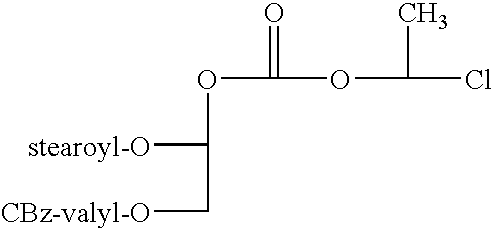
[stearoyl-O]C(C[CBz-valyl-O])OC(OC(Cl)C)=O
